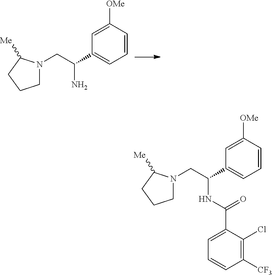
C1N(CC(N)C2=CC=CC([OMe])=C2)C([Me])CC1.C1N(CC(NC(C2=CC=CC([CF3])=C2Cl)=O)C2=CC=CC([OMe])=C2)C([Me])CC1
